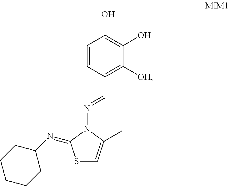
S1C=C(C)N(N=CC2=C([OH])C(O)=C(O)C=C2)C1=NC1CCCCC1
